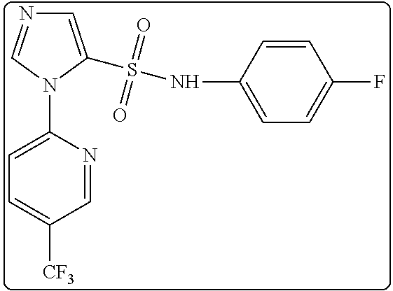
C1=C(N2C(S(NC3=CC=C(F)C=C3)(=O)=O)=CN=C2)N=CC([CF3])=C1
